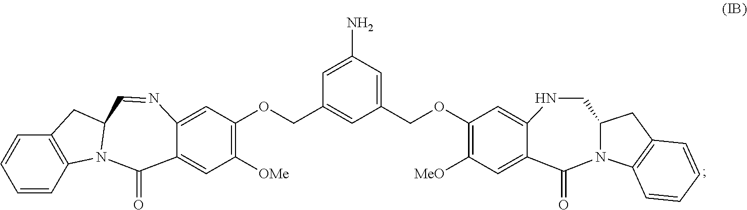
O(CC1=CC(COC2=C([MeO])C=C3C(=C2)NCC2N(C3=O)C3=C(C2)C=CC=C3)=CC(N)=C1)C1=C([OMe])C=C2C(=C1)N=CC1N(C2=O)C2=C(C=CC=C2)C1
